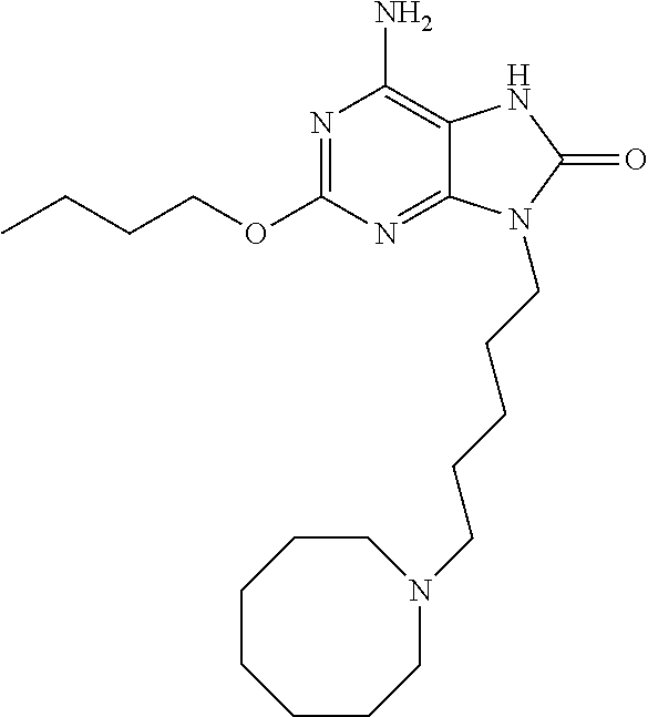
O(C1=NC(N)=C2C(=N1)N(CCCCCN1CCCCCCC1)C(=O)N2)CCCC
